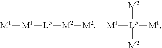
[M1][M1][L5][M2][M2].[M1][L5]([M1])([M2])[M2]
